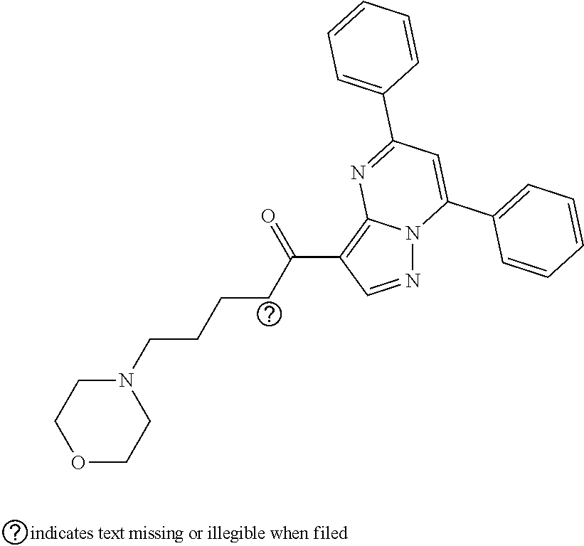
O1CCN(CCCCC(C2=C3N(N=C2)C(C2=CC=CC=C2)=CC(C2=CC=CC=C2)=N3)=O)CC1
